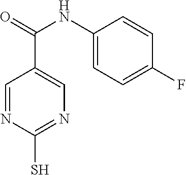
C1=NC(S)=NC=C1C(=O)NC1=CC=C(F)C=C1
